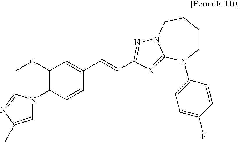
C1=C(C)N=CN1C1=C(OC)C=C(C=CC2=NN3CCCCN(C4=CC=C(F)C=C4)C3=N2)C=C1
